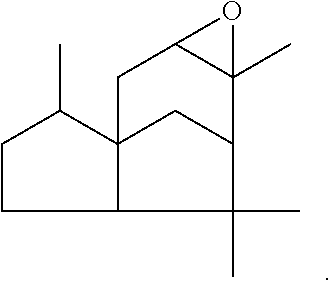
C1(C)CCC2C(C)(C)C3CC12CC1C3(C)O1
